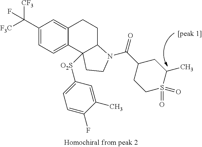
C(C1=CC=C2C(=C1)CCC1C2([O2S]C2=CC=C(F)C(C)=C2)CCN1C(=O)C1CC(C)S(=O)(=O)CC1)([F3C])([CF3])F
